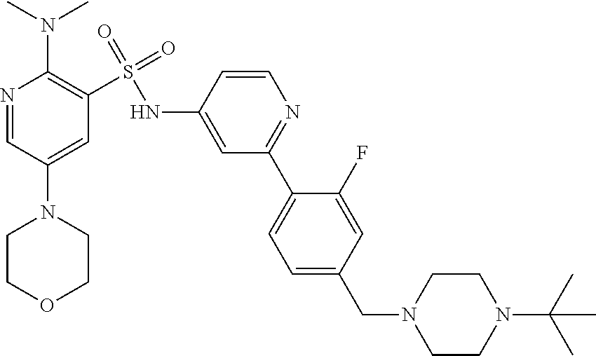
C1COCCN1C1=CC(S(=O)(=O)NC2=CC(C3=CC=C(CN4CCN(C(C)(C)C)CC4)C=C3F)=NC=C2)=C(N(C)C)N=C1
